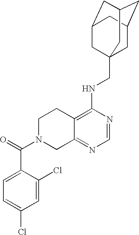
C12=C(NCC34CC5CC(CC(C3)C5)C4)N=CN=C1CN(C(=O)C1=CC=C(Cl)C=C1Cl)CC2
